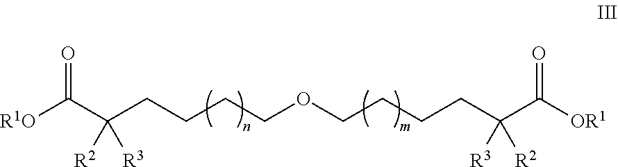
C(CCCCOCCCCC(C([OR1])=O)([R3])[R2])(C([R1O])=O)([R2])[R3]
